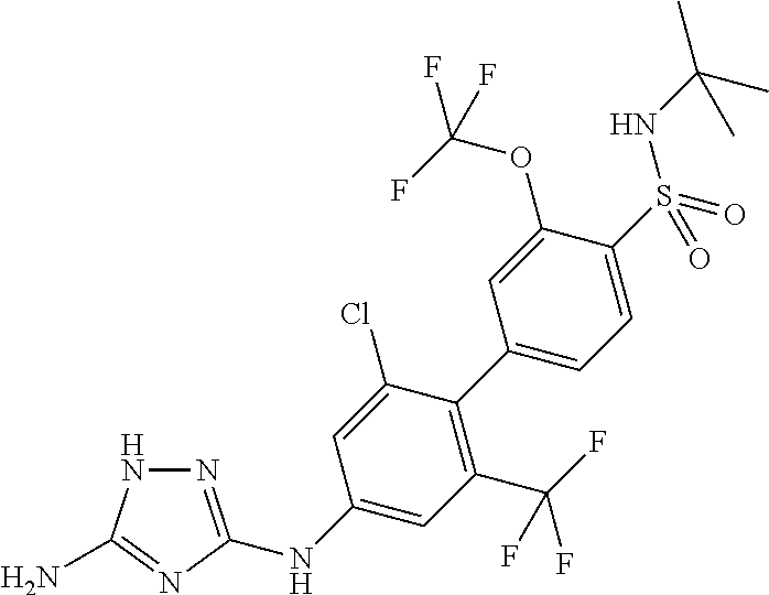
N1=C(NC2=CC(C(F)(F)F)=C(C3=CC=C(S(=O)(NC(C)(C)C)=O)C(OC(F)(F)F)=C3)C(Cl)=C2)N=C(N)N1
